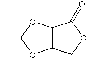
CC1OC2C(O1)C(=O)OC2
